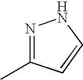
N1=C(C)C=CN1
